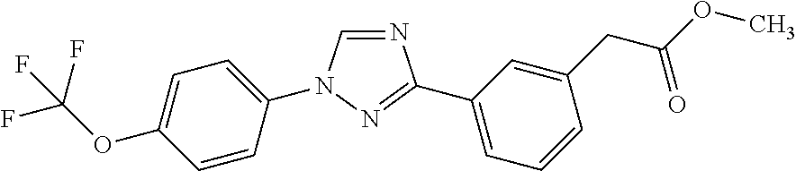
N1=CN(C2=CC=C(OC(F)(F)F)C=C2)N=C1C1=CC=CC(CC(OC)=O)=C1
